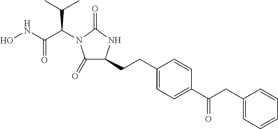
ONC(C(C(C)C)N1C(=O)C(CCC2=CC=C(C(CC3=CC=CC=C3)=O)C=C2)NC1=O)=O
